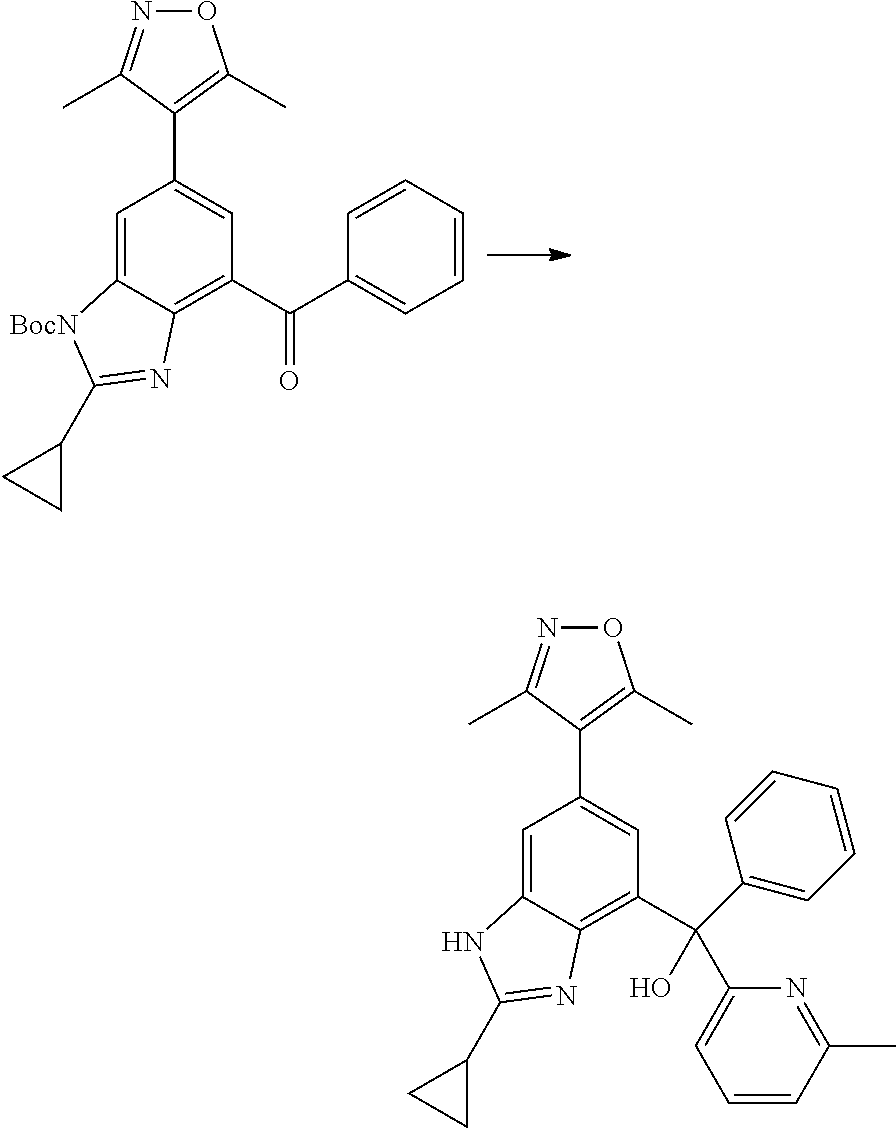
C1=C2C(=C(C(=O)C3=CC=CC=C3)C=C1C1=C(C)ON=C1C)N=C(C1CC1)[BocN]2.C1=C2C(=C(C(O)(C3=CC=CC=C3)C3=CC=CC(C)=N3)C=C1C1=C(C)ON=C1C)N=C(C1CC1)N2
